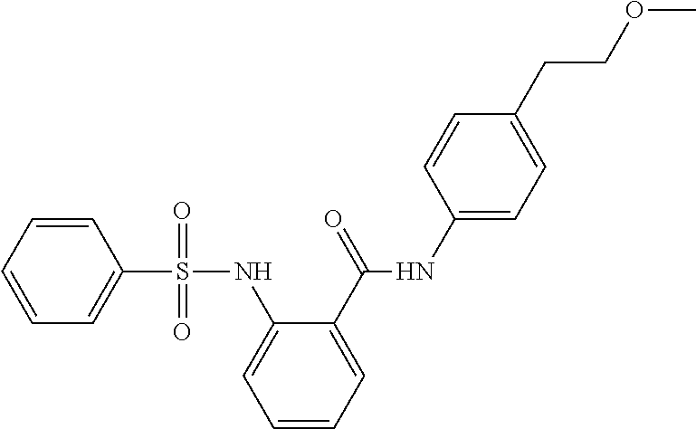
N(C(C1=CC=CC=C1NS(C1=CC=CC=C1)(=O)=O)=O)C1=CC=C(CCOC)C=C1
